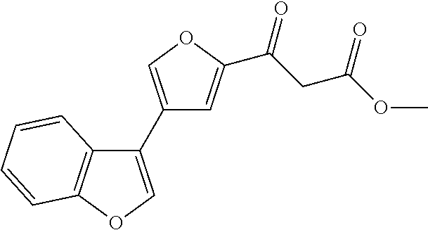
C12=C(OC=C1C1=COC(C(CC(OC)=O)=O)=C1)C=CC=C2
